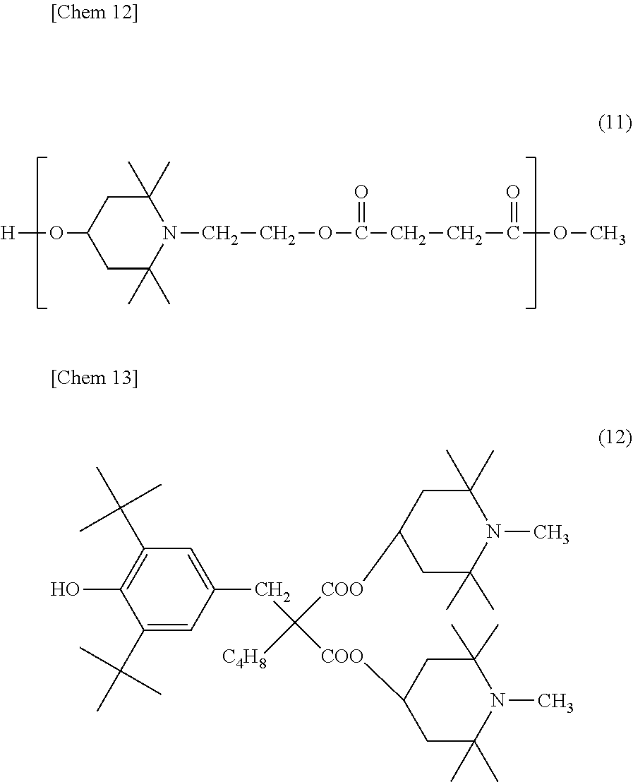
[H]OC1CC(C)(C)N(CCOC(=O)CCC(=O)OC)C(C)(C)C1.C1(C(C)(C)C)=CC(CC([COO]C2CC(C)(C)N(C)C(C)(C)C2)([C4H8])[COO]C2CC(C)(C)N(C)C(C)(C)C2)=CC(C(C)(C)C)=C1O
